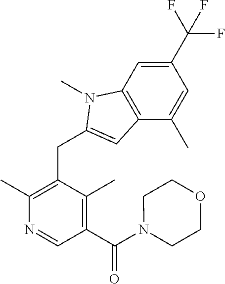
C1(C)=C(CC2=CC3=C(C=C(C(F)(F)F)C=C3C)N2C)C(C)=C(C(N2CCOCC2)=O)C=N1
